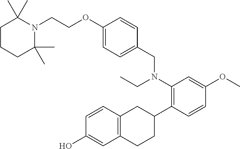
C1C(C)(C)N(CCOC2=CC=C(CN(C3=C(C4CC5=C(CC4)C=C(O)C=C5)C=CC(OC)=C3)CC)C=C2)C(C)(C)CC1
